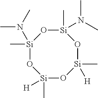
[Si]1(C)(N(C)C)O[Si](C)(N(C)C)O[Si](C)([H])O[Si](C)([H])O1
